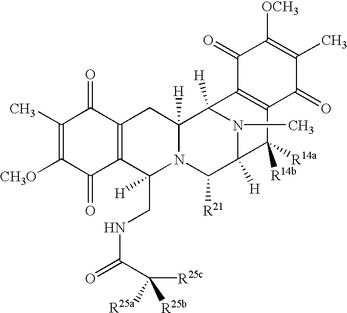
C1(C)=C([CH3O])C(=O)C2=C(C1=O)CC1([H])N(C2(CNC(C([R25c])([R25b])[R25a])=O)[H])C([R21])C2([H])N(C)C1([H])C1=C(C2([R14a])[R14b])C(=O)C(C)=C([OCH3])C1=O
